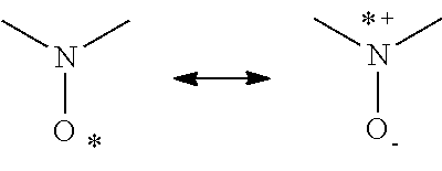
N(O)(C)C.N(O)(C)C
